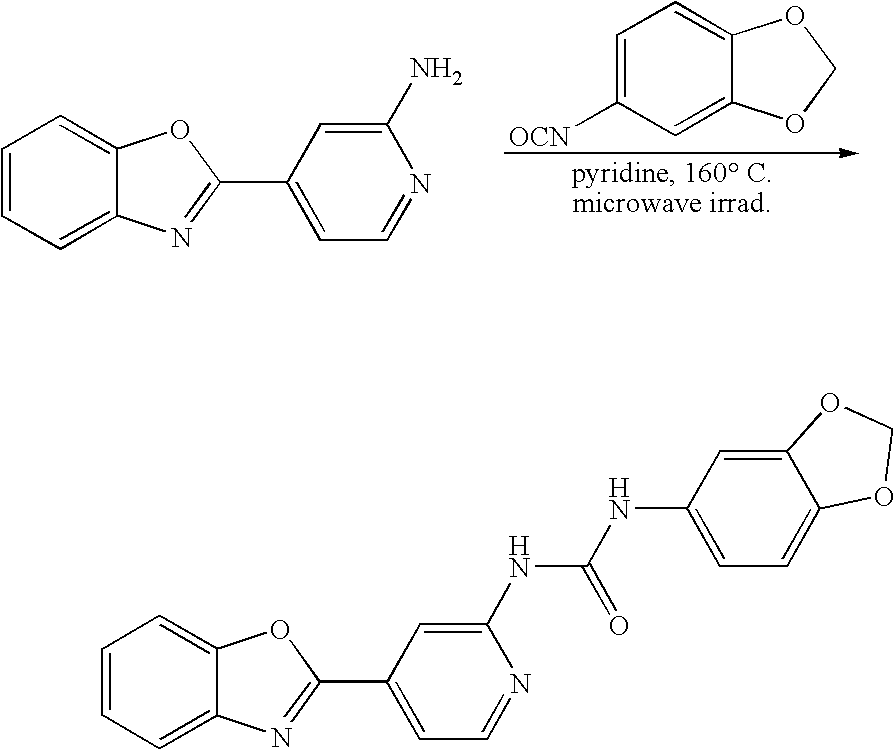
C1=C([OCN])C=C2C(=C1)OCO2.C1=CC=C2C(=C1)OC(C1=CC=NC(N)=C1)=N2.C1=CC=C2C(=C1)OC(C1=CC=NC(NC(=O)NC3=CC=C4C(=C3)OCO4)=C1)=N2
